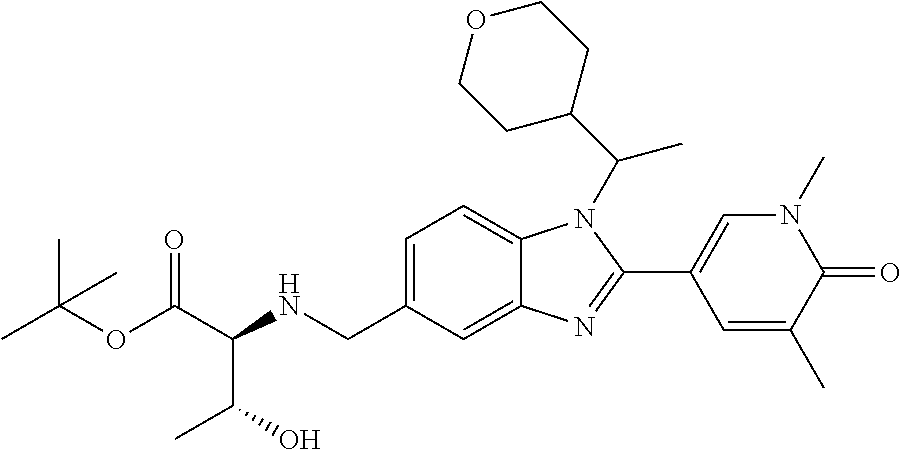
C1=C(CNC(C(OC(C)(C)C)=O)C(O)C)C=C2C(=C1)N(C(C1CCOCC1)C)C(C1=CN(C)C(=O)C(C)=C1)=N2
